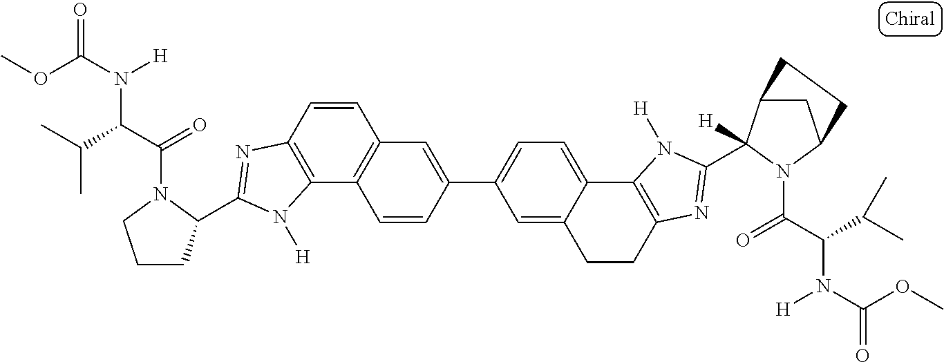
C12=C(C3=C(C=C1)C=C(C1=CC=C4C(=C1)CCC1=C4N([H])C(C4([H])C5CC(N4C(C(C(C)C)N(C(OC)=O)[H])=O)CC5)=N1)C=C3)N([H])C(C1CCCN1C(C(C(C)C)N(C(OC)=O)[H])=O)=N2
